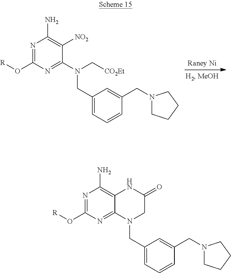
N1=C(O[R])N=C(N(C[CO2Et])CC2=CC=CC(CN3CCCC3)=C2)C([NO2])=C1N.N1=C(O[R])N=C2C(=C1N)NC(=O)CN2CC1=CC=CC(CN2CCCC2)=C1
